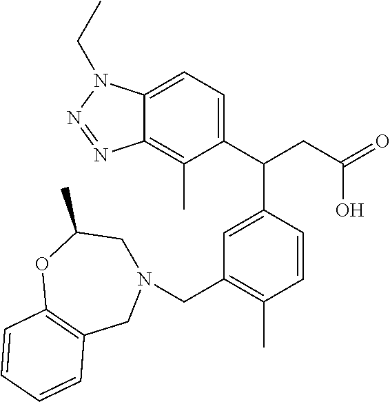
C12=CC=C(C(CC(=O)O)C3=CC(CN4CC(C)OC5=C(C4)C=CC=C5)=C(C)C=C3)C(C)=C1N=NN2CC
